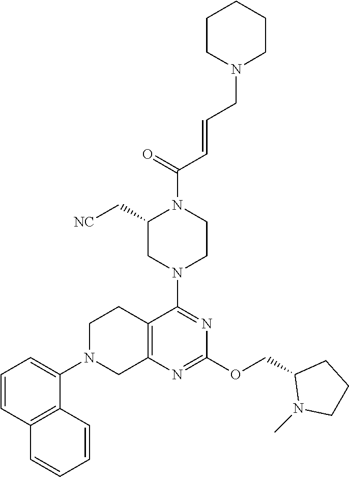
C12=C(N=C(OCC3N(C)CCC3)N=C1N1CCN(C(=O)C=CCN3CCCCC3)C(C[NC])C1)CN(C1=CC=CC3=C1C=CC=C3)CC2
